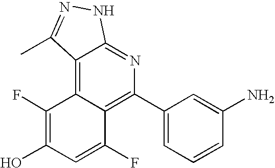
C1(C2=C3C(=C4C(=N2)NN=C4C)C(F)=C(O)C=C3F)=CC=CC(N)=C1
